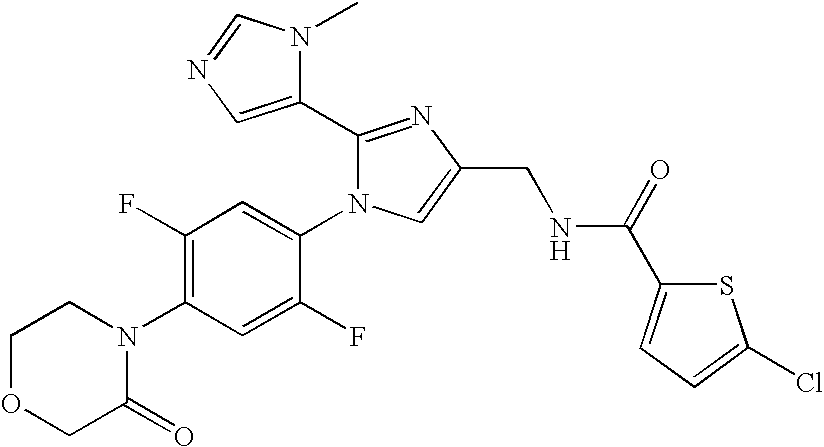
C1OCC(=O)N(C2=C(F)C=C(N3C(C4=CN=CN4C)=NC(CNC(C4=CC=C(Cl)S4)=O)=C3)C(F)=C2)C1
